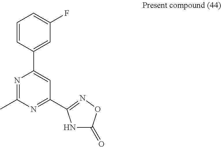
C1=CC(C2=CC(C3=NOC(=O)N3)=NC(C)=N2)=CC(F)=C1
